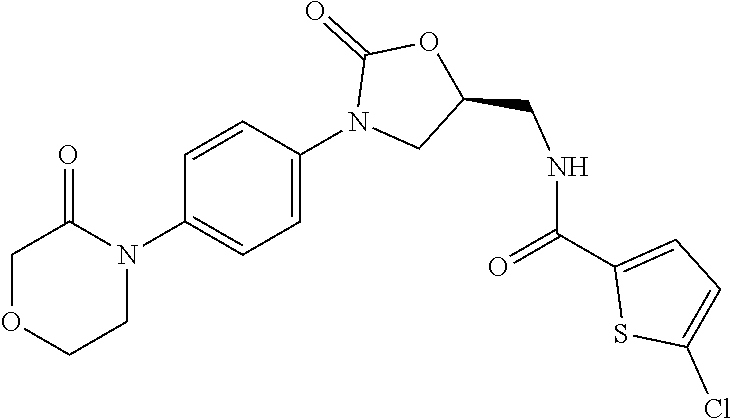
C1OCCN(C2=CC=C(N3CC(CNC(C4=CC=C(Cl)S4)=O)OC3=O)C=C2)C1=O
